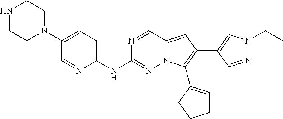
N1CCN(C2=CC=C(NC3=NN4C(=CC(C5=CN(CC)N=C5)=C4C4=CCCC4)C=N3)N=C2)CC1
